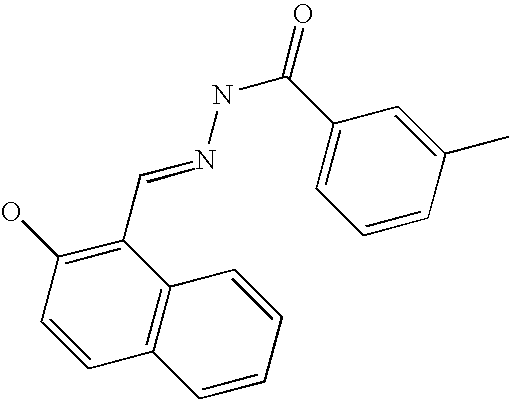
C1(O)=C(C=NNC(=O)C2=CC=CC(C)=C2)C2=C(C=C1)C=CC=C2
